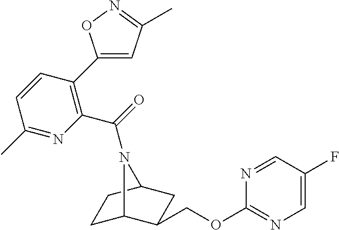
C1C2C(COC3=NC=C(F)C=N3)CC(C1)N2C(=O)C1=C(C2=CC(C)=NO2)C=CC(C)=N1
